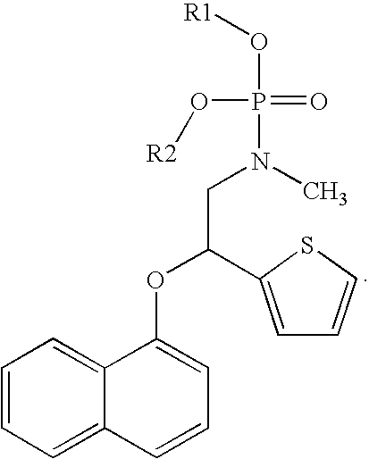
C1=CC=C2C(=C1)C(OC(CN(C)P(=O)(O[R2])O[R1])C1=CC=CS1)=CC=C2
